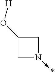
C1N(->*)CC1O[H]
